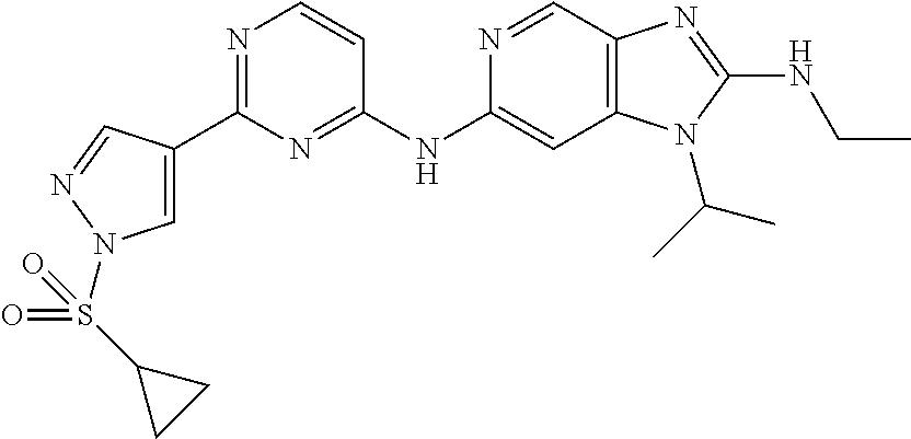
C1(C2=CN(S(C3CC3)(=O)=O)N=C2)=NC=CC(NC2=CC3=C(C=N2)N=C(NCC)N3C(C)C)=N1
